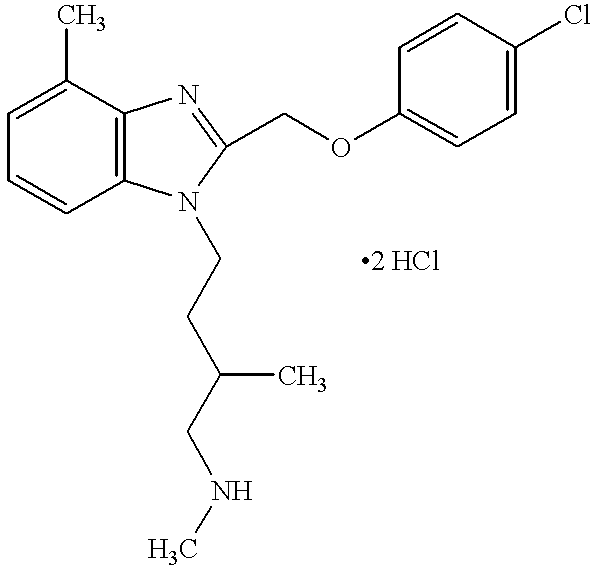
C1=C(C)C2=C(C=C1)N(CCC(CNC)C)C(COC1=CC=C(Cl)C=C1)=N2
